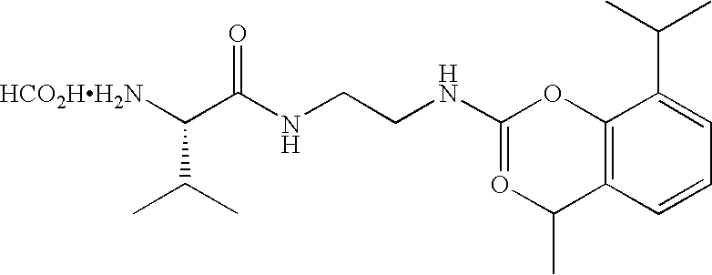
[HCO2HH2N]C(C(NCCNC1=OC(C)C2=C(O1)C(C(C)C)=CC=C2)=O)C(C)C
